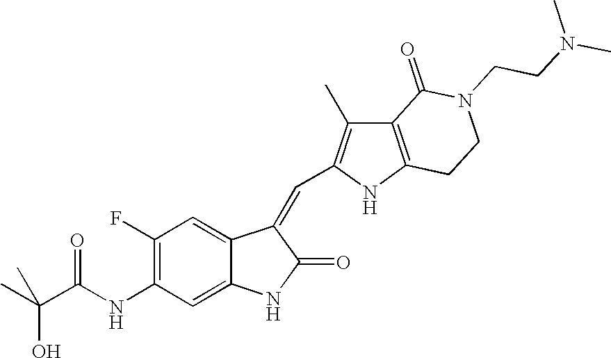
C1(F)=C(NC(C(C)(C)O)=O)C=C2C(=C1)C(=CC1=C(C)C3=C(N1)CCN(CCN(C)C)C3=O)C(=O)N2
